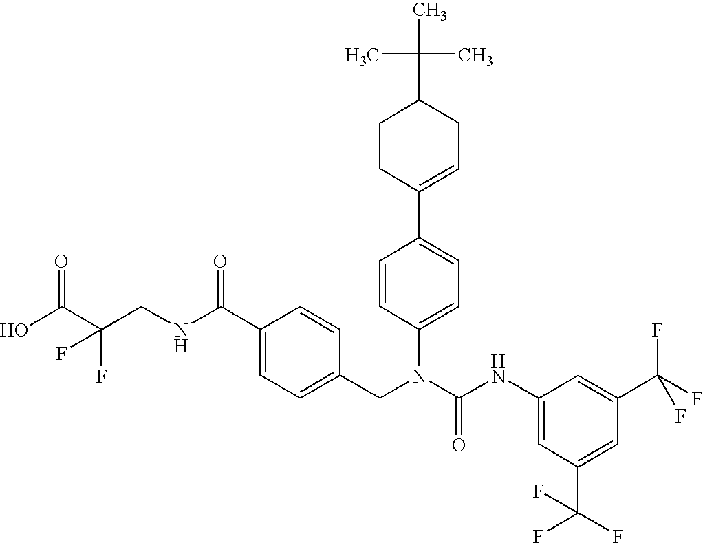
OC(C(CNC(C1=CC=C(CN(C(NC2=CC(C(F)(F)F)=CC(C(F)(F)F)=C2)=O)C2=CC=C(C3=CCC(C(C)(C)C)CC3)C=C2)C=C1)=O)(F)F)=O
